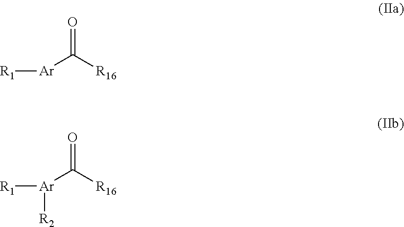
[R1][Ar]C([R16])=O.[R2][Ar](C([R16])=O)[R1]
